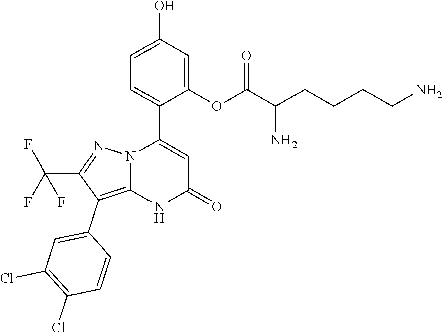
C1(C2=CC(=O)NC3=C(C4=CC(Cl)=C(Cl)C=C4)C(C(F)(F)F)=NN23)=CC=C(O)C=C1OC(C(CCCCN)N)=O
